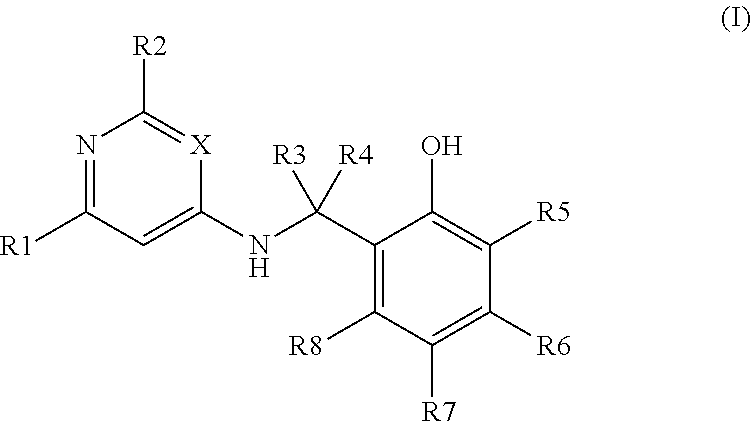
N1=C([R1])C=C(NC(C2=C([R8])C([R7])=C([R6])C([R5])=C2O)([R3])[R4])[X]=C1[R2]
